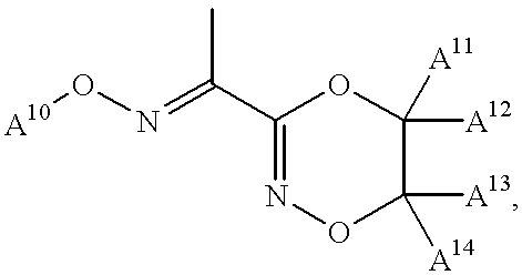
[A10]ON=C(C1=NOC([A13])([A14])C([A12])([A11])O1)C
